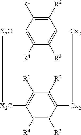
C1([R2])=C([R1])C2=C([R4])C([R3])=C1[Cx2][Cx2]C1=C([R2])C([R1])=C(C([R4])=C1[R3])[X2C][X2C]2
